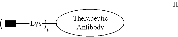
C[Lys]C
